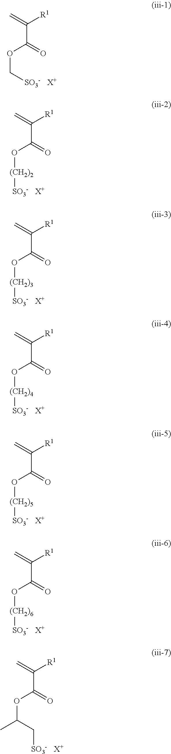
C(C(=O)OC[SO3-])(=C)[R1].[X+].C(C(=O)O[(CH2)2][SO3-])(=C)[R1].[X+].C(C(=O)O[(CH2)3][SO3-])(=C)[R1].[X+].C(C(=O)O[(CH2)4][SO3-])(=C)[R1].[X+].C(C(=O)O[(CH2)5][SO3-])(=C)[R1].[X+].C(C(=O)O[(CH2)6][SO3-])(=C)[R1].[X+].C(C(=O)OC(C)C[SO3-])(=C)[R1].[X+]
